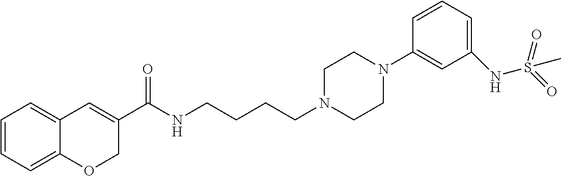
C1=CC=C2C(=C1)C=C(C(NCCCCN1CCN(C3=CC(NS(=O)(=O)C)=CC=C3)CC1)=O)CO2
